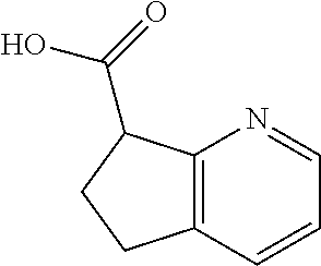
C12=C(C=CC=N1)CCC2C(=O)O
